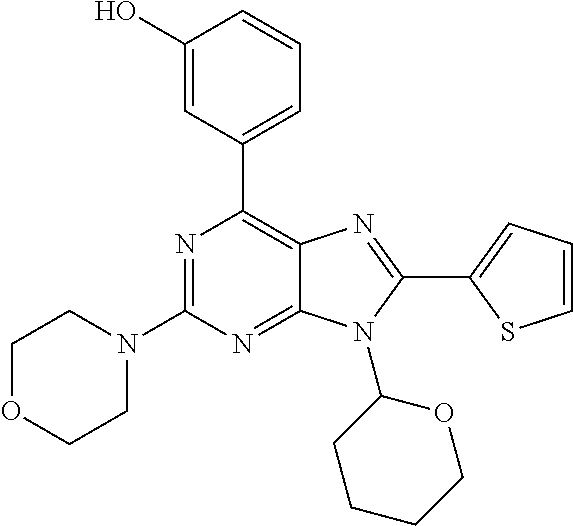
N1=C(N2CCOCC2)N=C2C(=C1C1=CC=CC(O)=C1)N=C(C1=CC=CS1)N2C1CCCCO1
